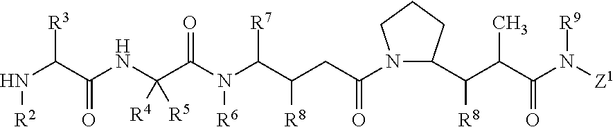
N(C(C(NC(C(N(C(C(CC(N1C(C(C(C(N([Z1])[R9])=O)C)[R8])CCC1)=O)[R8])[R7])[R6])=O)([R4])[R5])=O)[R3])[R2]
